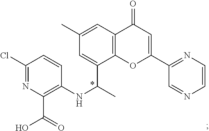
C12=C(C=C(C)C=C1C(C)NC1=C(C(=O)O)N=C(Cl)C=C1)C(=O)C=C(C1=NC=CN=C1)O2
